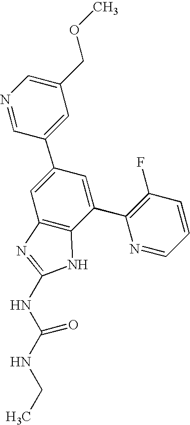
N1=CC(C2=CC3=C(C(C4=C(F)C=CC=N4)=C2)NC(NC(NCC)=O)=N3)=CC(COC)=C1
